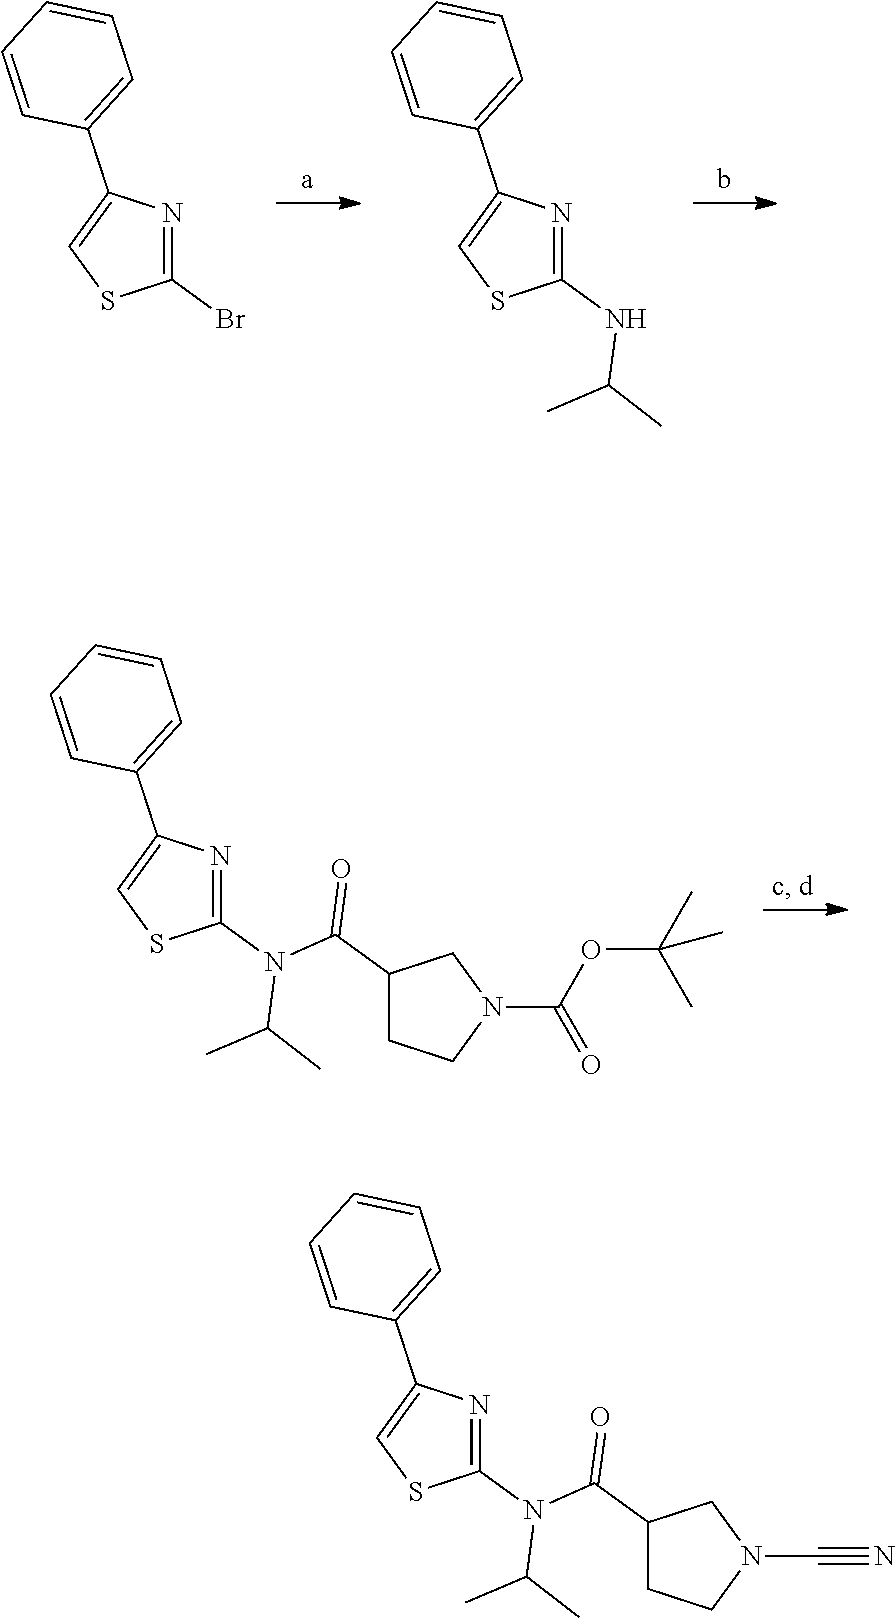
C1(Br)=NC(C2=CC=CC=C2)=CS1.C1(NC(C)C)=NC(C2=CC=CC=C2)=CS1.C1(N(C(C)C)C(C2CCN(C(OC(C)(C)C)=O)C2)=O)=NC(C2=CC=CC=C2)=CS1.C1(N(C(C)C)C(C2CCN(C#N)C2)=O)=NC(C2=CC=CC=C2)=CS1
